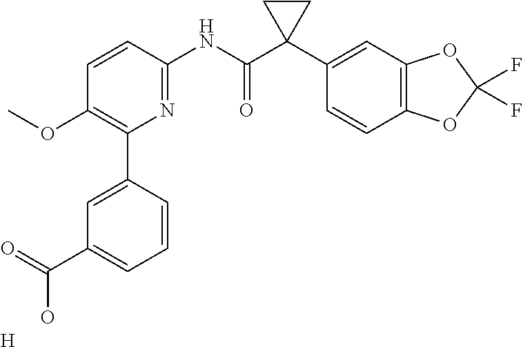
C1=CC(NC(C2(C3=CC4=C(C=C3)OC(F)(F)O4)CC2)=O)=NC(C2=CC(C(=O)O)=CC=C2)=C1OC.[H]
